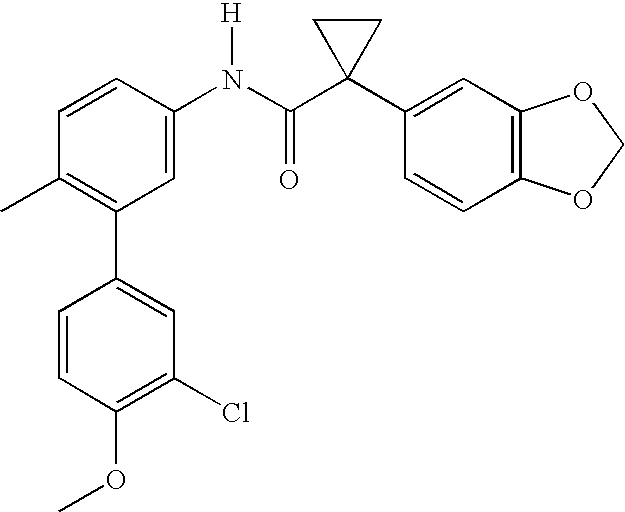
C1(N(C(C2(C3=CC4=C(C=C3)OCO4)CC2)=O)[H])=CC(C2=CC(Cl)=C(OC)C=C2)=C(C)C=C1
